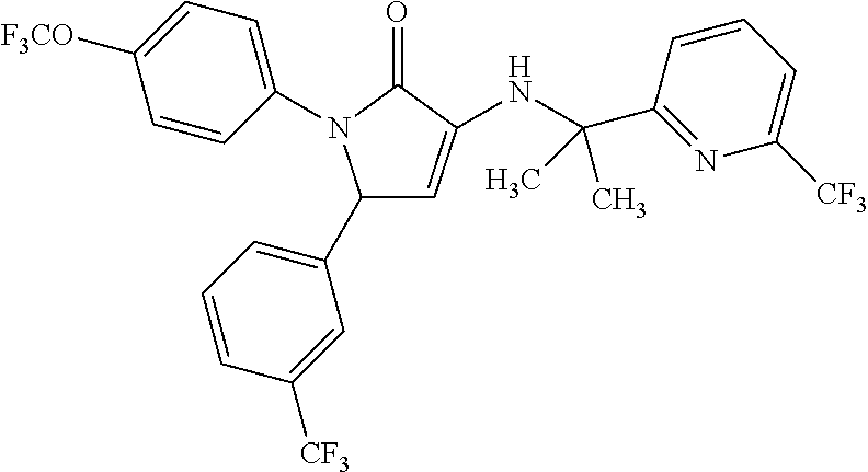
C1(C2=CC=CC([CF3])=C2)C=C(NC(C2=NC([CF3])=CC=C2)(C)C)C(=O)N1C1=CC=C([F3CO])C=C1
